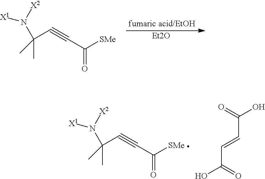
CC(C#CC([SMe])=O)(N([X2])[X1])C.[Et2O].CC(C#CC([SMe])=O)(N([X2])[X1])C.OC(=O)C=CC(O)=O
